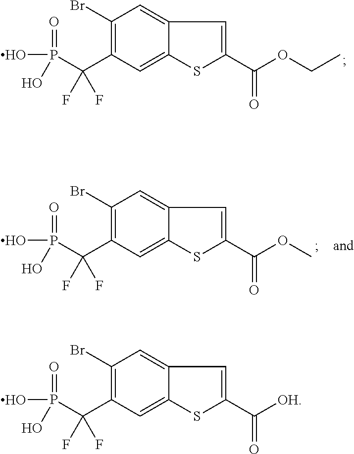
C1(Br)=C(C(P(=O)(O)O)(F)F)C=C2C(=C1)C=C(C(OCC)=O)S2.C1(Br)=C(C(P(=O)(O)O)(F)F)C=C2C(=C1)C=C(C([OH])=O)S2.C1(Br)=C(C(P(=O)(O)O)(F)F)C=C2C(=C1)C=C(C(OC)=O)S2
